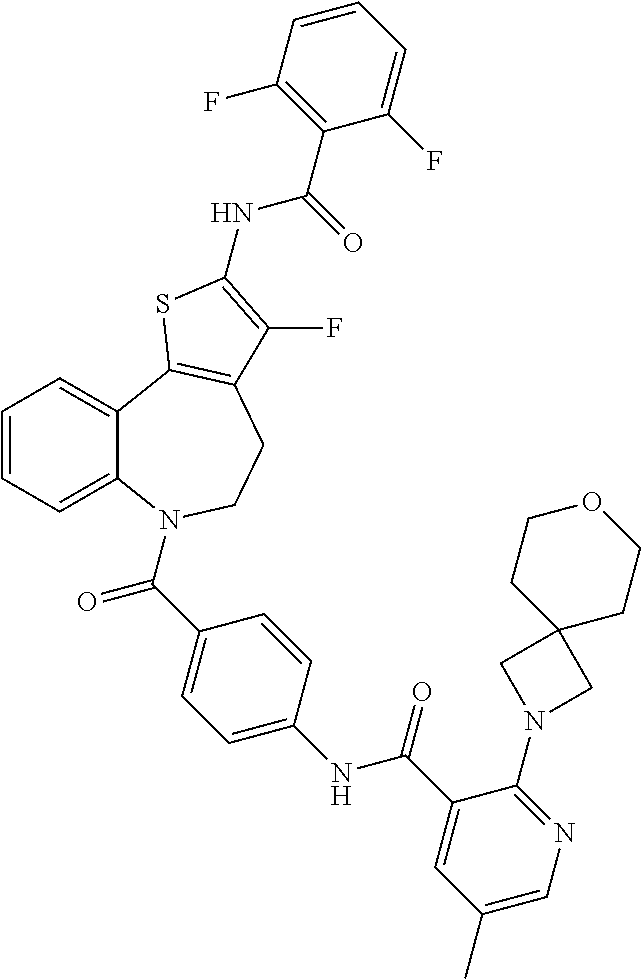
C1=CC=C2C(=C1)C1=C(CCN2C(=O)C2=CC=C(NC(=O)C3=CC(C)=CN=C3N3CC4(C3)CCOCC4)C=C2)C(F)=C(NC(=O)C2=C(F)C=CC=C2F)S1
